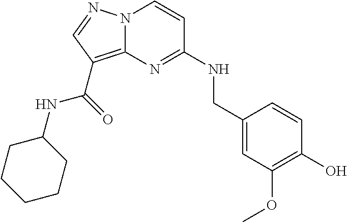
C1(O)=C(OC)C=C(CNC2=NC3=C(C(NC4CCCCC4)=O)C=NN3C=C2)C=C1
